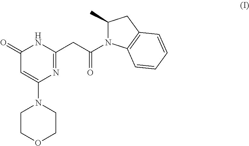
C1(=O)C=C(N2CCOCC2)N=C(CC(=O)N2C(C)CC3=C2C=CC=C3)N1
